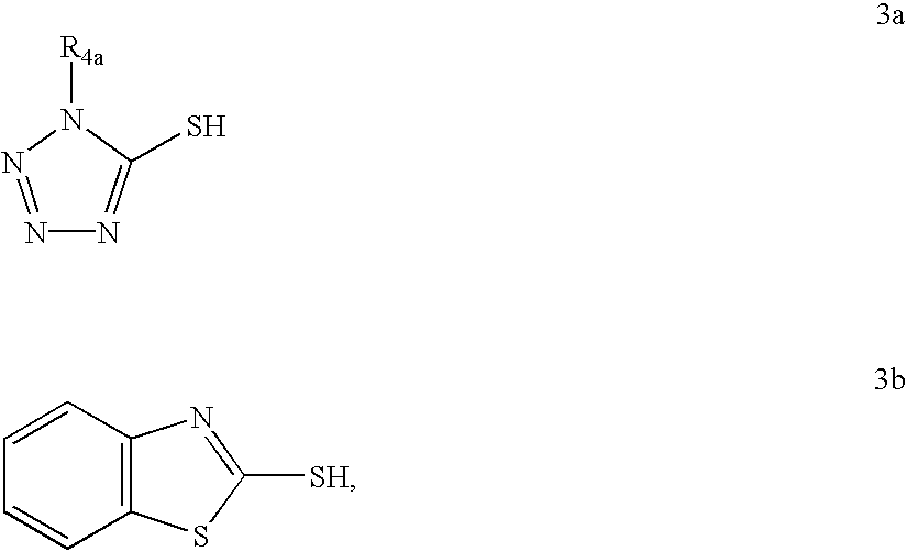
N1=NN([R4a])C(S)=N1.C12=C(C=CC=C1)N=C([SH])S2
